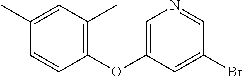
C1(C)=CC(C)=C(OC2=CN=CC(Br)=C2)C=C1
